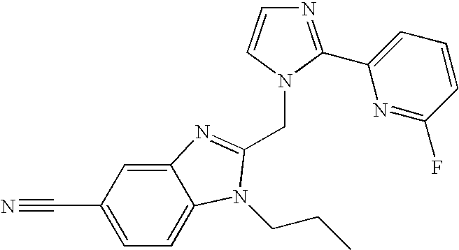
C12=CC(C#N)=CC=C1N(CCC)C(CN1C=CN=C1C1=CC=CC(F)=N1)=N2
